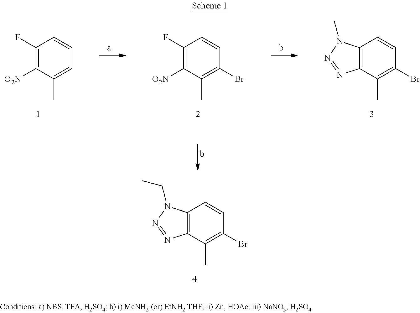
C1(F)=C([O2N])C(C)=CC=C1.C1(F)=C([O2N])C(C)=C(Br)C=C1.C12=C(C(C)=C(Br)C=C1)N=NN2C.C12=C(C(C)=C(Br)C=C1)N=NN2CC
